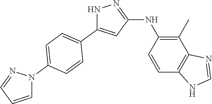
N1C(C2=CC=C(N3N=CC=C3)C=C2)=CC(NC2=C(C)C3=C(C=C2)NC=N3)=N1
